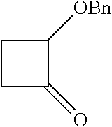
C1CC(=O)C1[OBn]
